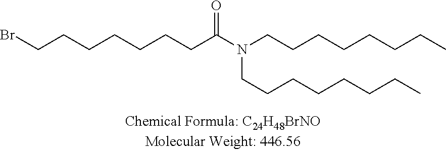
BrCCCCCCCC(N(CCCCCCCC)CCCCCCCC)=O
